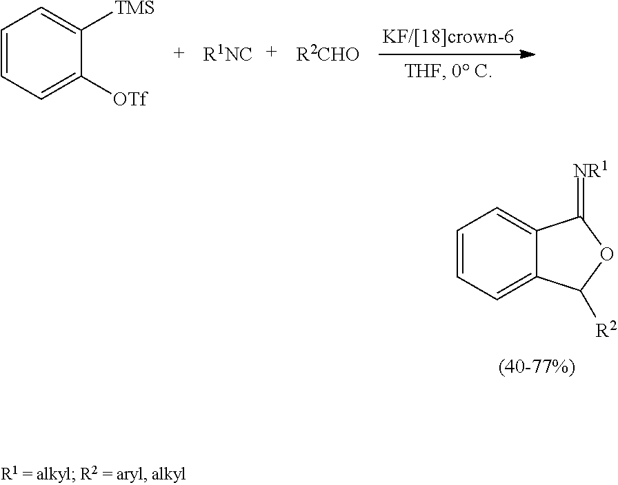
C1=CC=C([OTf])C([TMS])=C1.[R1NC].[R2CHO].C1=CC=C2C(=C1)C(=[NR1])OC2[R2]
